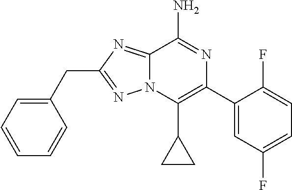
N12C(=NC(CC3=CC=CC=C3)=N1)C(N)=NC(C1=CC(F)=CC=C1F)=C2C1CC1
